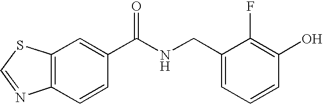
C12=C(C=C(C(NCC3=CC=CC(O)=C3F)=O)C=C1)SC=N2
